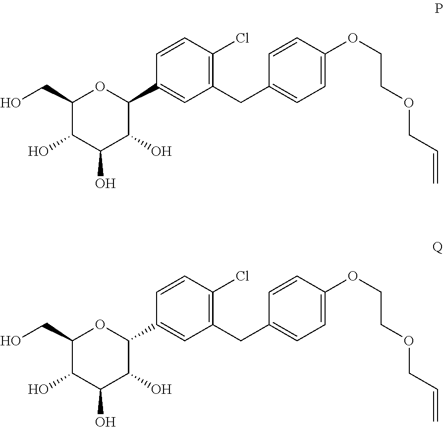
C1=CC(Cl)=C(CC2=CC=C(OCCOCC=C)C=C2)C=C1C1C(O)C(O)C(O)C(CO)O1.C1=CC(Cl)=C(CC2=CC=C(OCCOCC=C)C=C2)C=C1C1C(O)C(O)C(O)C(CO)O1
